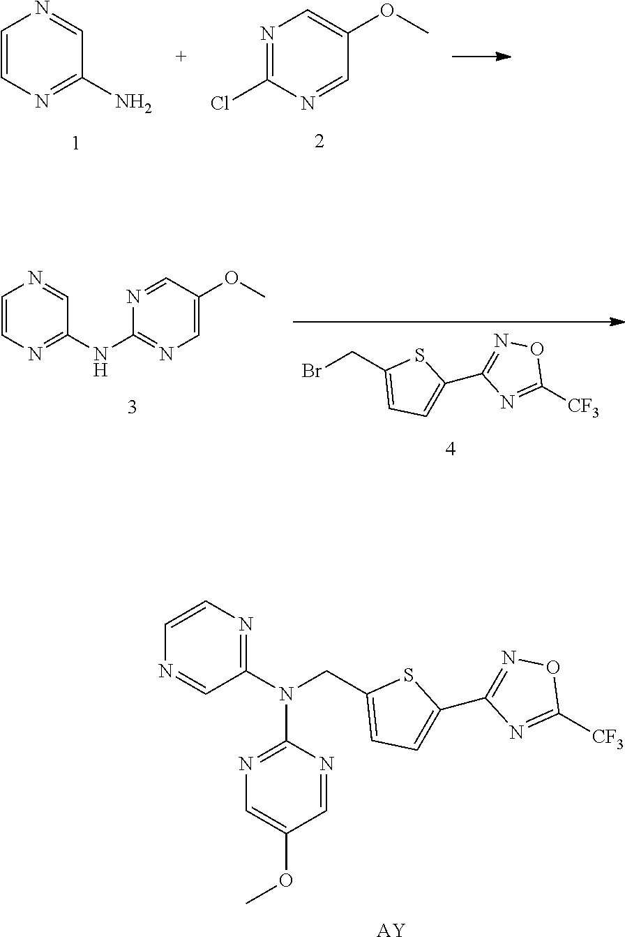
C1=CN=C(N)C=N1.N1=C(Cl)N=CC(OC)=C1.N1=C(N(CC2=CC=C(C3=NOC([CF3])=N3)S2)C2=NC=C(OC)C=N2)C=NC=C1.[AY].BrCC1=CC=C(C2=NOC([CF3])=N2)S1.C1=CN=C(NC2=NC=C(OC)C=N2)C=N1
